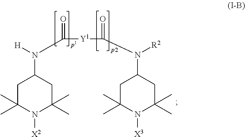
C1C(C)(C)N([X2])C(C)(C)CC1N([H])C(=O)[Y1]C(N([R2])C1CC(C)(C)N([X3])C(C)(C)C1)=O
